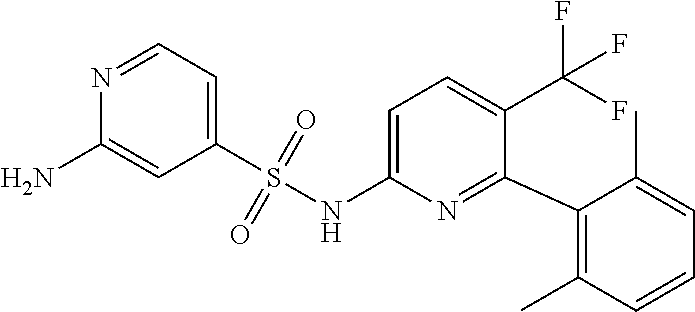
N1=CC=C(S(NC2=CC=C(C(F)(F)F)C(C3=C(C)C=CC=C3C)=N2)(=O)=O)C=C1N
